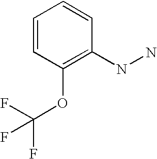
C1=CC(OC(F)(F)F)=C(NN)C=C1
